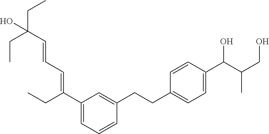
C1=CC(C(C(CO)C)O)=CC=C1CCC1=CC(C(CC)=CC=CC(O)(CC)CC)=CC=C1
